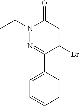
C1(C2=NN(C(C)C)C(=O)C=C2Br)=CC=CC=C1
